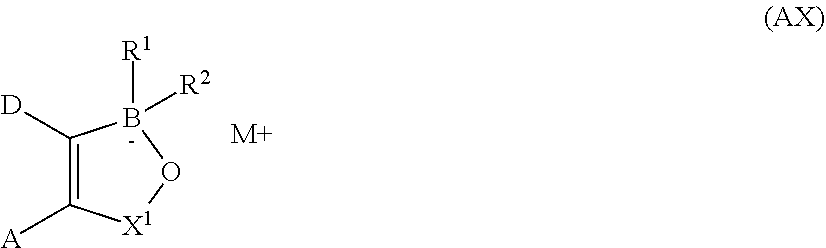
C1([D])=C([A])[X1]OB1([R1])[R2].[M+]
